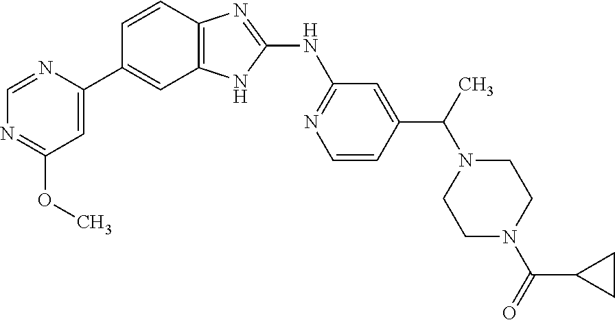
C1=NC(C2=CC3=C(C=C2)N=C(NC2=NC=CC(C(C)N4CCN(C(C5CC5)=O)CC4)=C2)N3)=CC(OC)=N1
